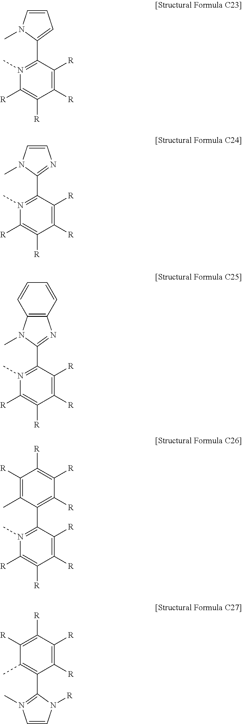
C1([R])=C([R])C(C2=CC=CN2C)=N(C)C([R])=C1[R].C1([R])=C([R])C(C2=NC=CN2C)=N(C)C([R])=C1[R].C1([R])=C([R])C(C2=NC3=C(N2C)C=CC=C3)=N(C)C([R])=C1[R].C1([R])=C([R])C(C2=C([R])C([R])=C([R])C([R])=C2C)=N(C)C([R])=C1[R].C1([R])=C([R])C(C2=N(C)C=CN2[R])=C(C)C([R])=C1[R]
